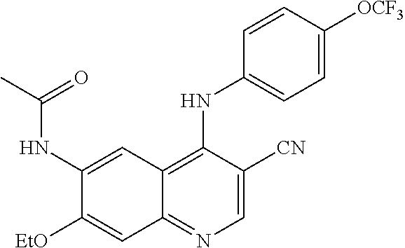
C1(NC(C)=O)=CC2=C(NC3=CC=C([OCF3])C=C3)C([CN])=CN=C2C=C1[OEt]
